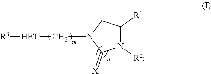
N1([R2])C([R1])CN(C[HET][R3])C1=[X]
